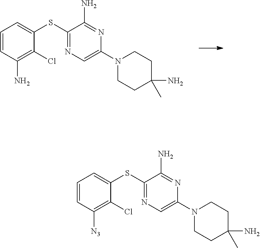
C1=CC(N)=C(Cl)C(SC2=NC=C(N3CCC(N)(C)CC3)N=C2N)=C1.C1=CC([N3])=C(Cl)C(SC2=NC=C(N3CCC(N)(C)CC3)N=C2N)=C1
